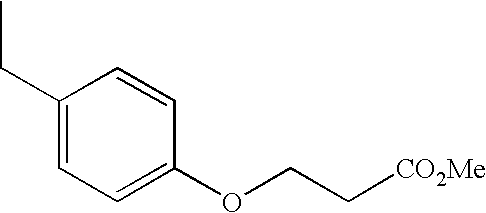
C1(CC)=CC=C(OCC[CO2Me])C=C1
